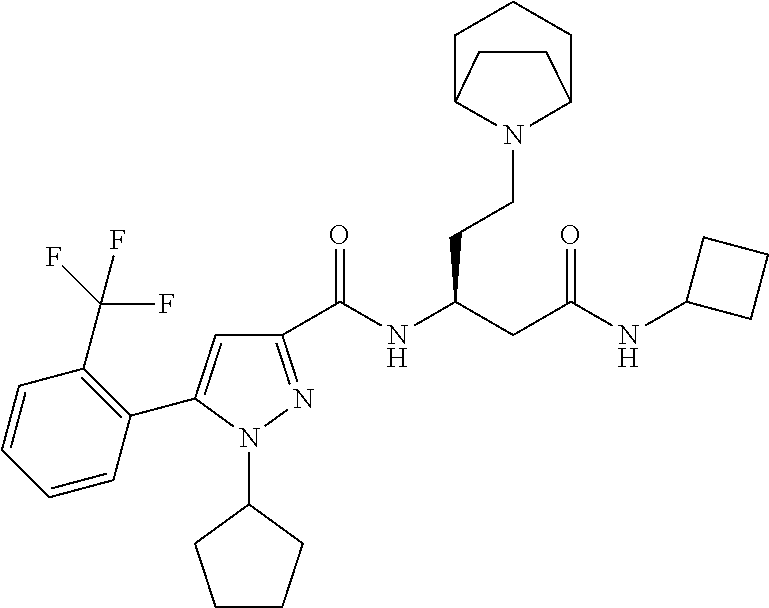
C1(C(NC(CC(NC2CCC2)=O)CCN2C3CCCC2CC3)=O)=NN(C2CCCC2)C(C2=C(C(F)(F)F)C=CC=C2)=C1
